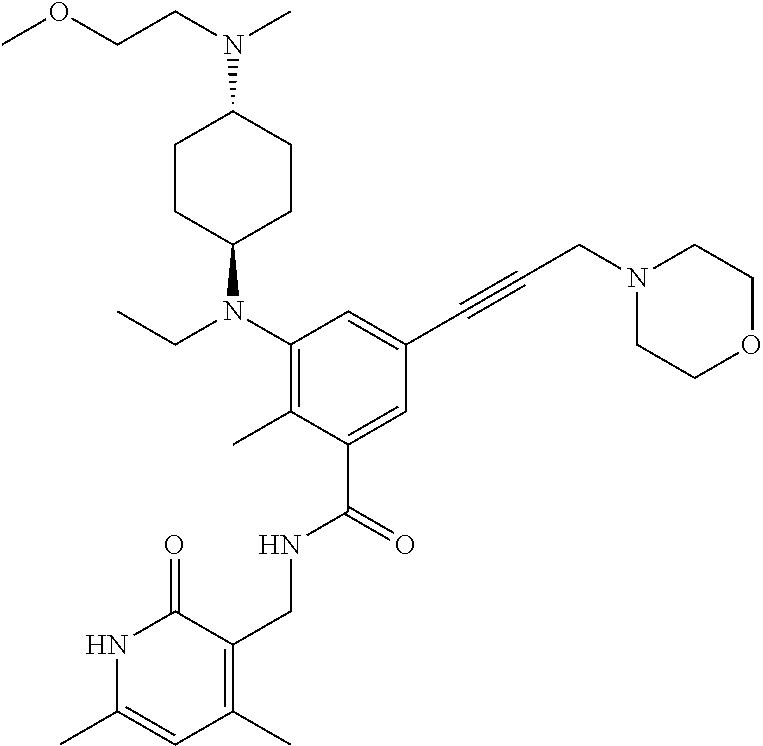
C1=C(C)NC(=O)C(CNC(C2=CC(C#CCN3CCOCC3)=CC(N(CC)C3CCC(N(CCOC)C)CC3)=C2C)=O)=C1C
